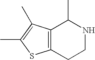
C12=C(CCNC1C)SC(C)=C2C
